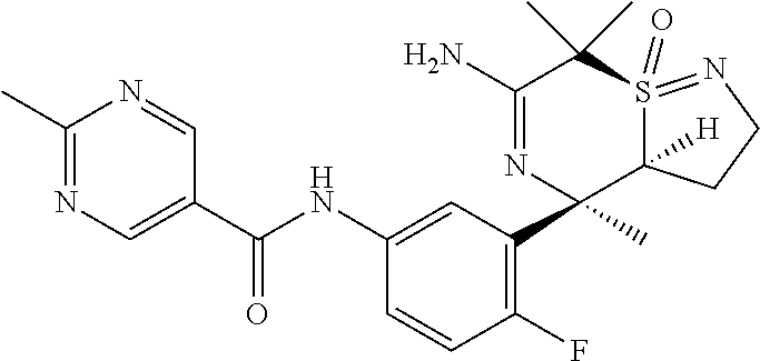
CC1=NC=C(C(NC2=CC(C3(C)C4([H])S(=O)(=NCC4)C(C)(C)C(N)=N3)=C(F)C=C2)=O)C=N1
